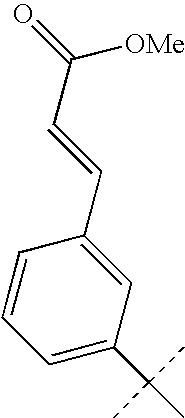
C1=C(C(C)(C)C)C=C(C=CC(=O)[OMe])C=C1
